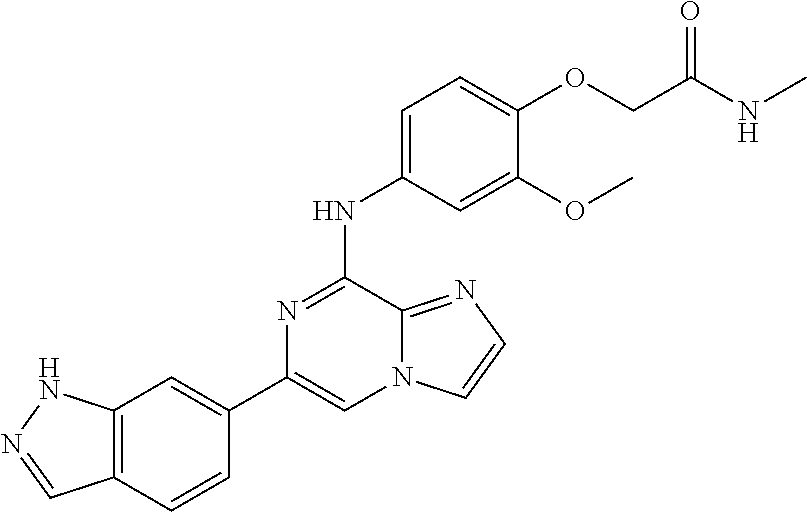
C1(C2=CC3=C(C=C2)C=NN3)=CN2C(=NC=C2)C(NC2=CC=C(OCC(NC)=O)C(OC)=C2)=N1
